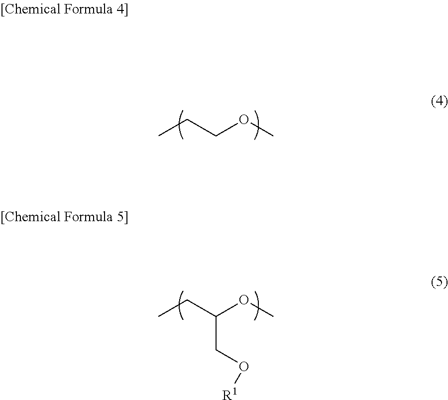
CCCOC.CCC(OC)CO[R1]
